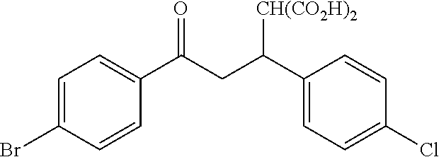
C1=CC(Br)=CC=C1C(CC(C1=CC=C(Cl)C=C1)[CH(CO2H)2])=O
